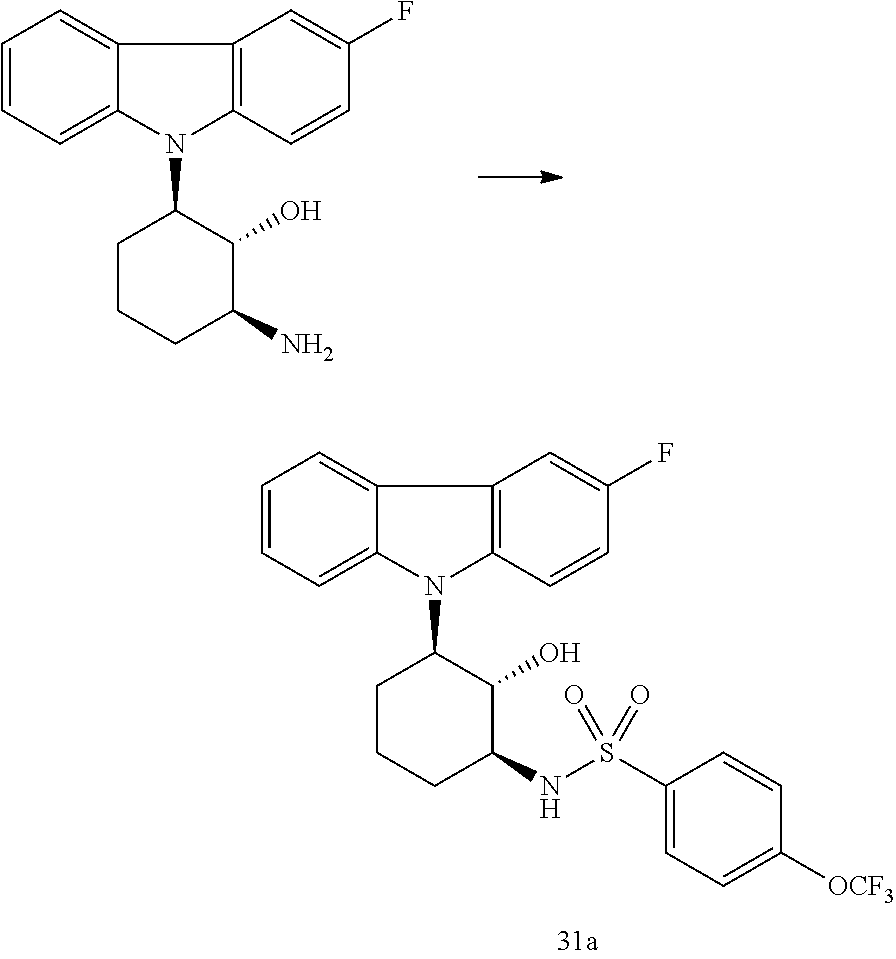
N1(C2CCCC(N)C2O)C2=C(C3=CC=CC=C13)C=C(F)C=C2.N1(C2CCCC(NS(C3=CC=C([OCF3])C=C3)(=O)=O)C2O)C2=C(C3=CC=CC=C13)C=C(F)C=C2
